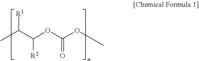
CC(C(OC(OC)=O)[R2])[R1]
